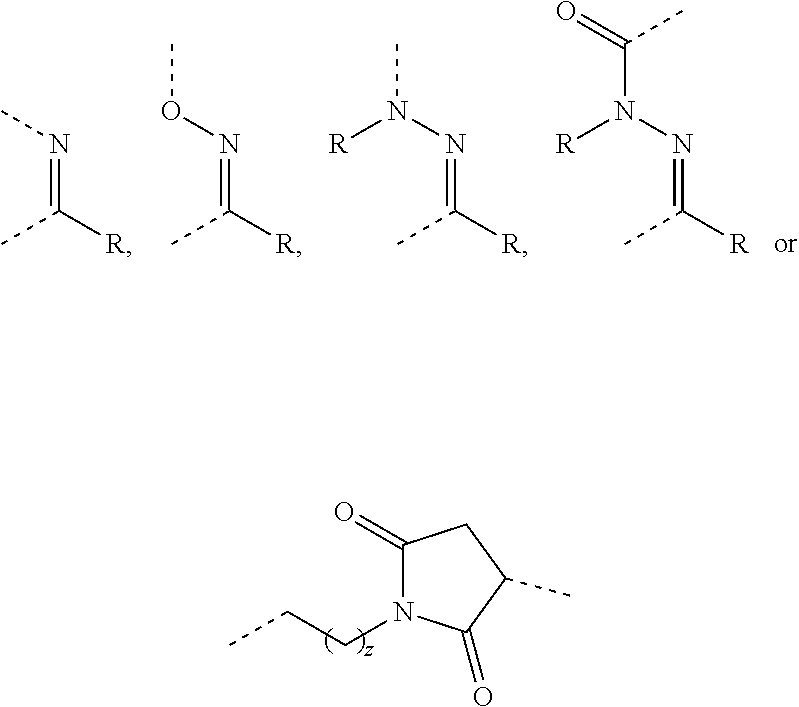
CC([R])=NC.CC([R])=NOC.CC([R])=NN(C)[R].CC([R])=NN(C(=O)C)[R].C1(=O)N(CCC)C(=O)C(C)C1
